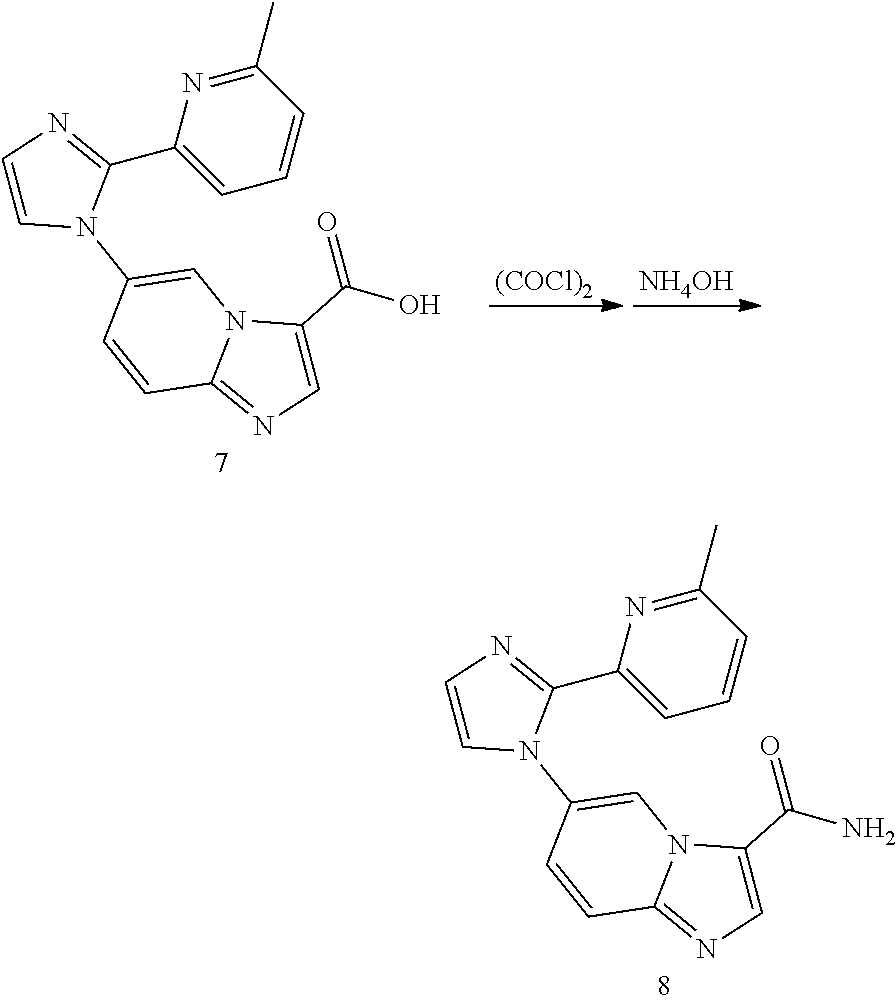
C1=C(N2C=CN=C2C2=CC=CC(C)=N2)C=CC2=NC=C(C(O)=O)N12.[(COCl)2].[NH4OH].C1=C(N2C=CN=C2C2=CC=CC(C)=N2)C=CC2=NC=C(C(N)=O)N12
